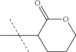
C1CCOC(=O)C1C(C)(C)C
